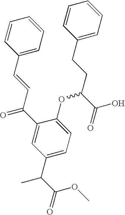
C1(CCC(C(=O)O)OC2=CC=C(C(C(OC)=O)C)C=C2C(C=CC2=CC=CC=C2)=O)=CC=CC=C1
